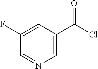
C1=C(C(=O)Cl)C=C(F)C=N1
